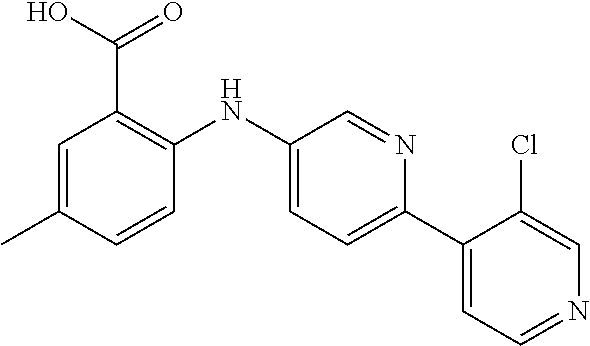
C1=C(C)C=CC(NC2=CC=C(C3=CC=NC=C3Cl)N=C2)=C1C(O)=O
